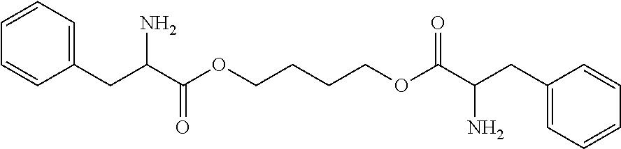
C1=CC=C(CC(C(OCCCCOC(C(CC2=CC=CC=C2)N)=O)=O)N)C=C1
